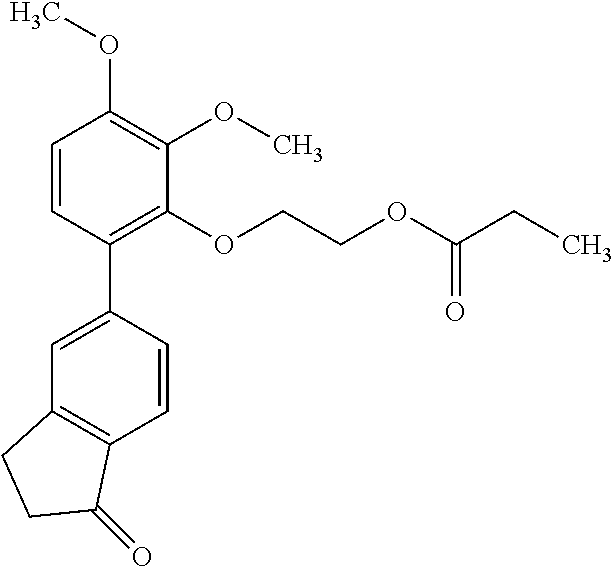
C1=CC(C2=CC3=C(C=C2)C(=O)CC3)=C(OCCOC(CC)=O)C(OC)=C1OC
